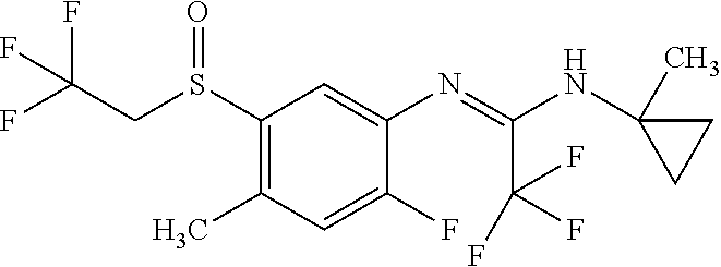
S(C1=C(C)C=C(F)C(N=C(C(F)(F)F)NC2(C)CC2)=C1)(CC(F)(F)F)=O
